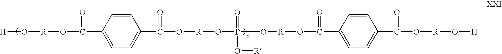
[H]O[R]OC(C1=CC=C(C(O[R]OP(O[R]OC(C2=CC=C(C(O[R]O[H])=O)C=C2)=O)(=O)O[R])=O)C=C1)=O
